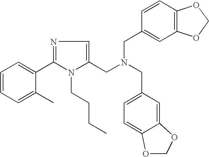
C1=CC=C(C)C(C2=NC=C(CN(CC3=CC4=C(C=C3)OCO4)CC3=CC=C4C(=C3)OCO4)N2CCCC)=C1
